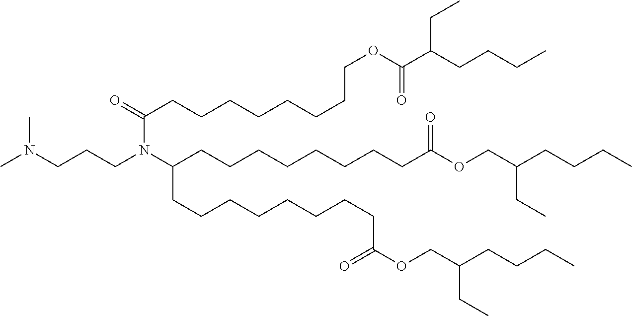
N(CCCN(C(CCCCCCCCOC(C(CCCC)CC)=O)=O)C(CCCCCCCCC(OCC(CCCC)CC)=O)CCCCCCCCC(OCC(CCCC)CC)=O)(C)C
